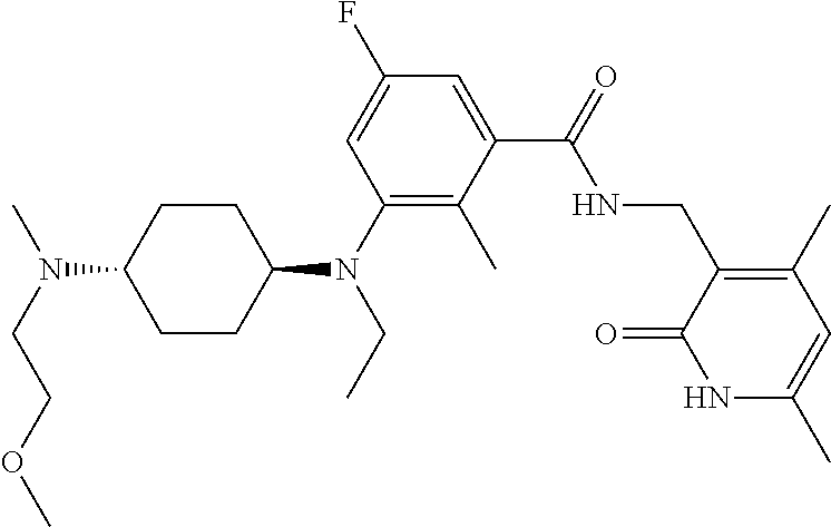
C1CC(N(C2=C(C)C(C(NCC3=C(C)C=C(C)NC3=O)=O)=CC(F)=C2)CC)CCC1N(CCOC)C
